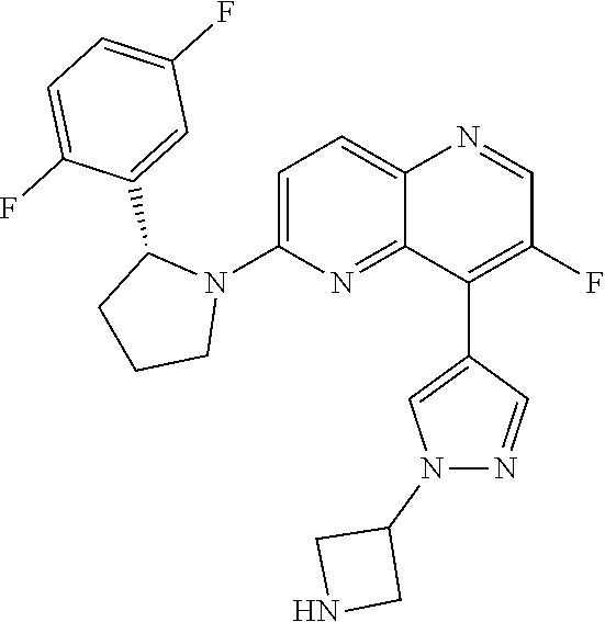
C1=C(N2C(C3=CC(F)=CC=C3F)CCC2)N=C2C(=C1)N=CC(F)=C2C1=CN(C2CNC2)N=C1
